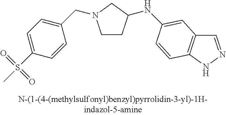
C1CC(NC2=CC3=C(NN=C3)C=C2)CN1CC1=CC=C(S(C)(=O)=O)C=C1
